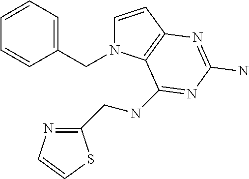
C1(CNC2=NC(N)=NC3=C2N(CC2=CC=CC=C2)C=C3)=NC=CS1
